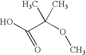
OC(C(OC)(C)C)=O
